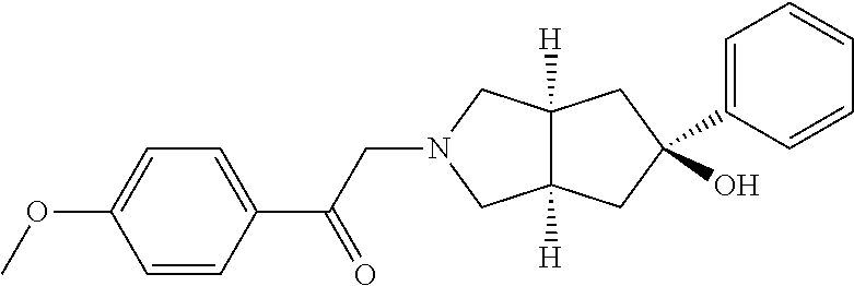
C1(O)(C2=CC=CC=C2)CC2([H])C([H])(CN(CC(C3=CC=C(OC)C=C3)=O)C2)C1
